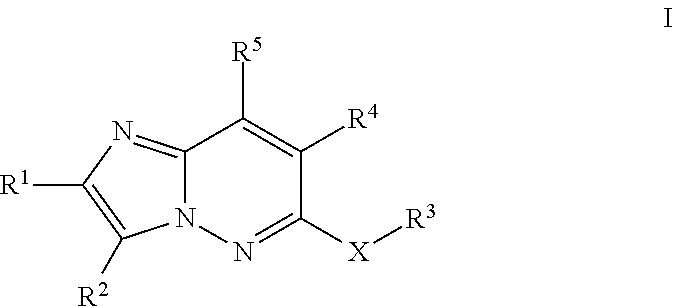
C1([R4])=C([R5])C2=NC([R1])=C([R2])N2N=C1[X][R3]
